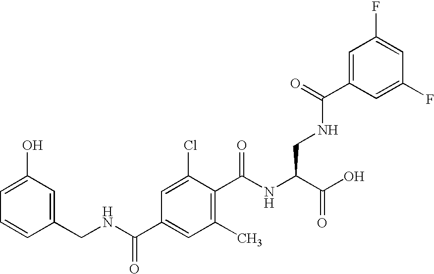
C1(O)=CC=CC(CNC(C2=CC(C)=C(C(NC(C(O)=O)CNC(=O)C3=CC(F)=CC(F)=C3)=O)C(Cl)=C2)=O)=C1
